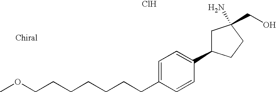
C1=C(CCCCCCCOC)C=CC(C2CC(N)(CO)CC2)=C1.Cl
